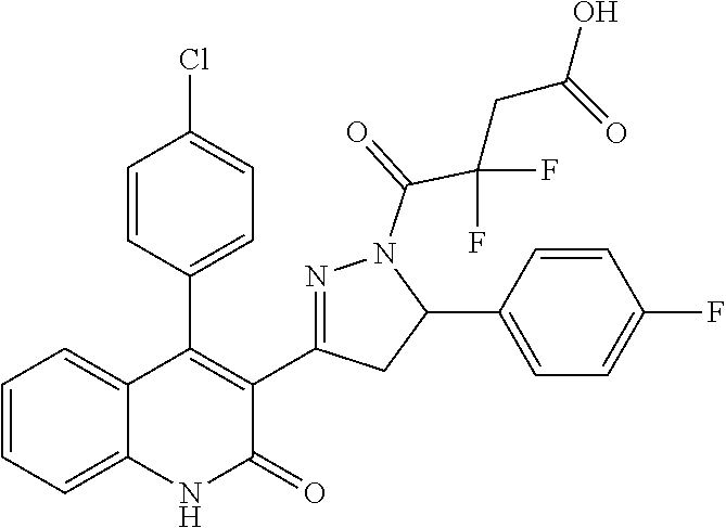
C1(C2=C(C3=NN(C(=O)C(F)(F)CC(O)=O)C(C4=CC=C(F)C=C4)C3)C(=O)NC3=CC=CC=C23)=CC=C(Cl)C=C1
